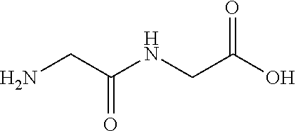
NCC(NCC(O)=O)=O
